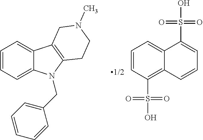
C1=CC=C2C(=C1)C1=C(N2CC2=CC=CC=C2)CCN(C)C1.C1=CC(S(O)(=O)=O)=C2C(=C1)C(S(O)(=O)=O)=CC=C2
